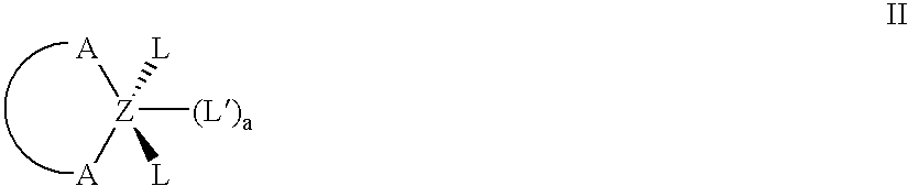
[Z]([(L)a])([A])([A])([L])[L]
